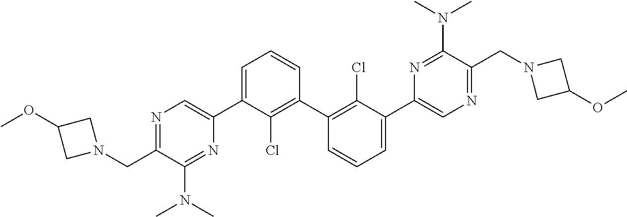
C1C(OC)CN1CC1=NC=C(C2=CC=CC(C3=C(Cl)C(C4=CN=C(CN5CC(OC)C5)C(N(C)C)=N4)=CC=C3)=C2Cl)N=C1N(C)C
